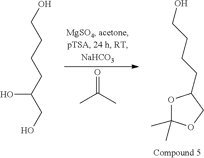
CC(C)=O.OCCCCC1OC(C)(C)OC1.OCCCCC(CO)O
